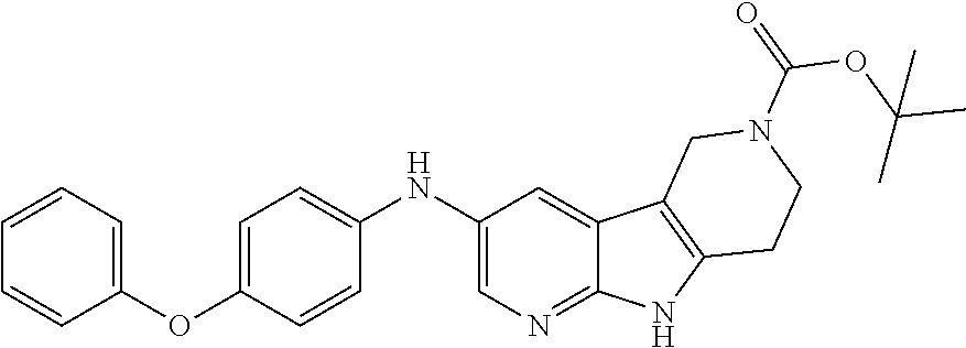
C1(OC2=CC=C(NC3=CN=C4C(=C3)C3=C(N4)CCN(C(=O)OC(C)(C)C)C3)C=C2)=CC=CC=C1
